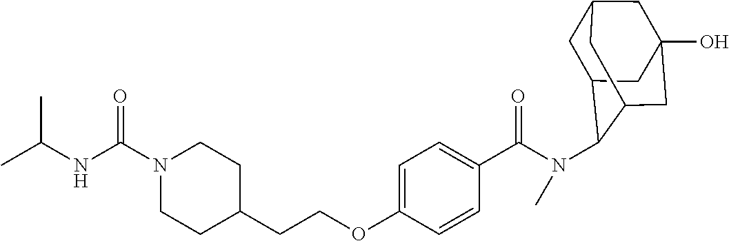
N(C(C1=CC=C(OCCC2CCN(C(=O)NC(C)C)CC2)C=C1)=O)(C)C1C2CC3CC(O)(CC1C3)C2
